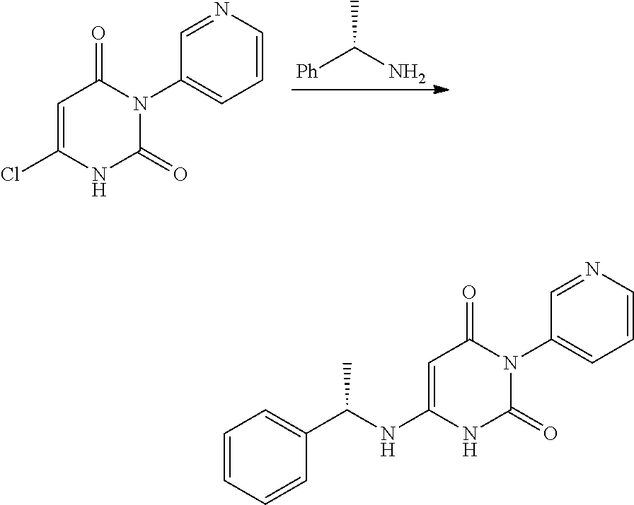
[Ph]C(N)C.C1=C(Cl)NC(=O)N(C2=CC=CN=C2)C1=O.C1=C(NC(C2=CC=CC=C2)C)NC(=O)N(C2=CC=CN=C2)C1=O
